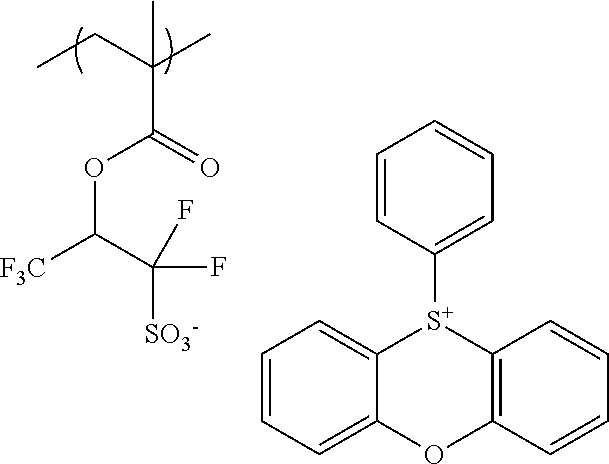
CCC(C)(C(=O)OC([F3C])C(F)(F)[SO3-])C.C1=CC=C2C(=C1)[S+](C1=CC=CC=C1)C1=C(C=CC=C1)O2
